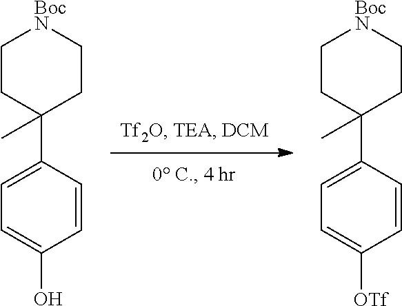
C1CC(C2=CC=C([OTf])C=C2)(C)CC[BocN]1.C1CC(C2=CC=C(O)C=C2)(C)CC[BocN]1
